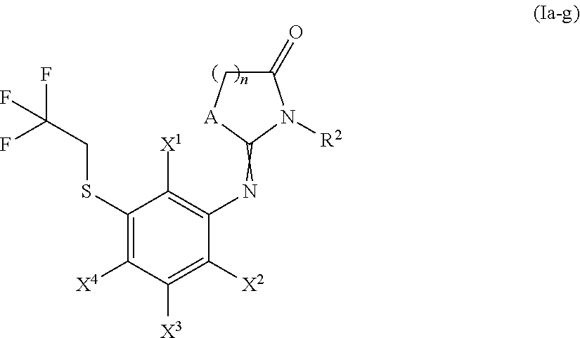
C1(SCC(F)(F)F)=C([X4])C([X3])=C([X2])C(N=C2[A]CC(=O)N2[R2])=C1[X1]
